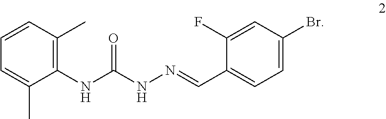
C1(C)=C(NC(NN=CC2=CC=C(Br)C=C2F)=O)C(C)=CC=C1
